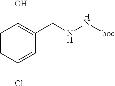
C1=CC(Cl)=CC(CNN[boc])=C1O
